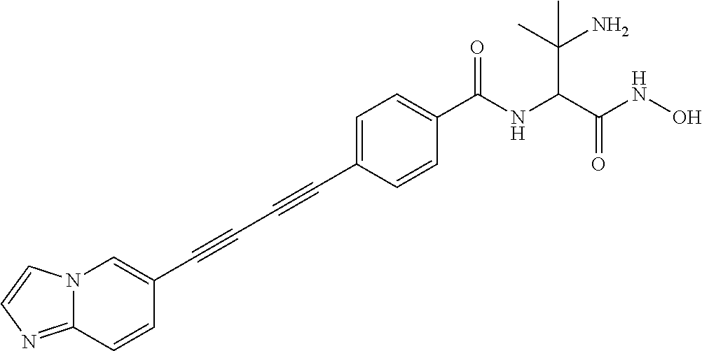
N12C(=NC=C1)C=CC(C#CC#CC1=CC=C(C(NC(C(NO)=O)C(C)(N)C)=O)C=C1)=C2
